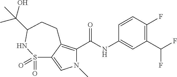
C1=CC(F)=C(C(F)F)C=C1NC(C1=C2C(=CN1C)S(=O)(=O)NC(C(C)(O)C)CC2)=O
